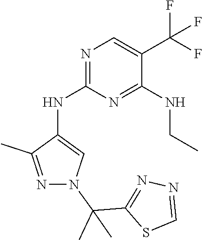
N1=C(NC2=CN(C(C3=NN=CS3)(C)C)N=C2C)N=C(NCC)C(C(F)(F)F)=C1
